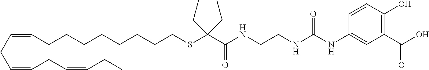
C1(C(O)=O)=C(O)C=CC(NC(NCCNC(C(SCCCCCCCCC=CCC=CCC=CCC)(CC)CC)=O)=O)=C1
